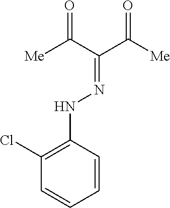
C1(Cl)=C(NN=C(C([Me])=O)C([Me])=O)C=CC=C1
